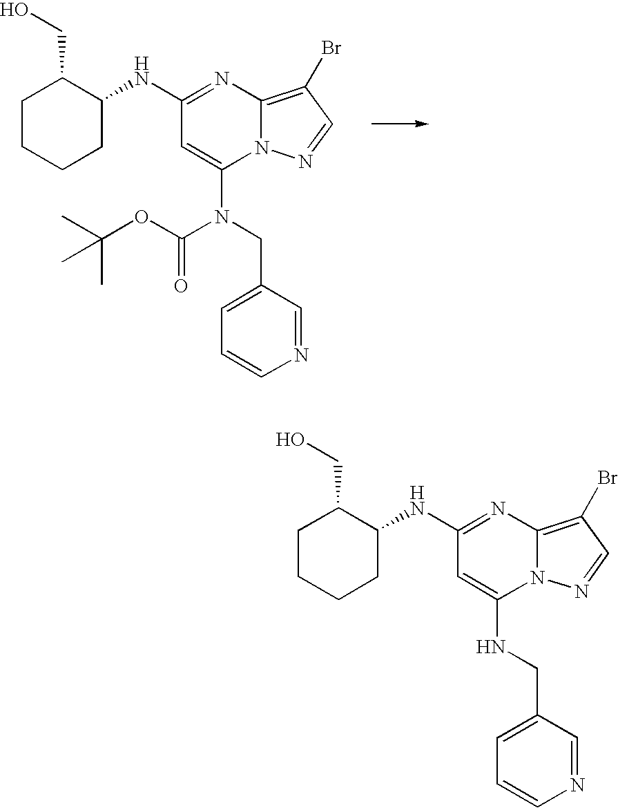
C1(NC2C(CO)CCCC2)=NC2=C(Br)C=NN2C(N(CC2=CC=CN=C2)C(OC(C)(C)C)=O)=C1.C1(NC2C(CO)CCCC2)=NC2=C(Br)C=NN2C(NCC2=CC=CN=C2)=C1
